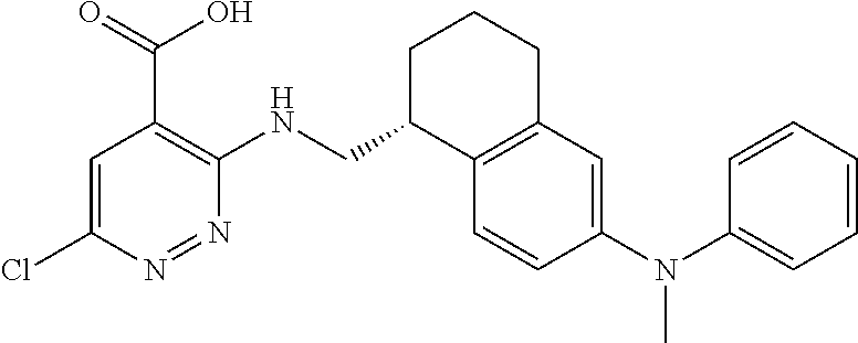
C1=CC(N(C2=CC=CC=C2)C)=CC2=C1C(CNC1=C(C(O)=O)C=C(Cl)N=N1)CCC2
